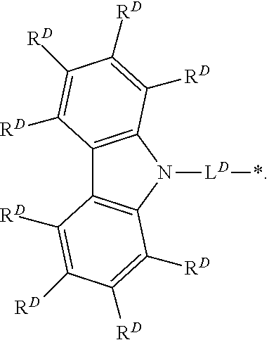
C12=C(N([LD]*)C3=C1C([RD])=C([RD])C([RD])=C3[RD])C([RD])=C([RD])C([RD])=C2[RD]
